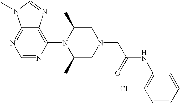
C12=NC=NC(N3C(C)CN(CC(=O)NC4=C(Cl)C=CC=C4)CC3C)=C1N=CN2C
